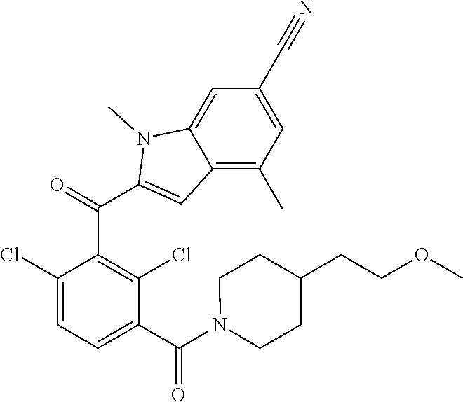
C1(Cl)=CC=C(C(=O)N2CCC(CCOC)CC2)C(Cl)=C1C(C1=CC2=C(C)C=C(C#N)C=C2N1C)=O
